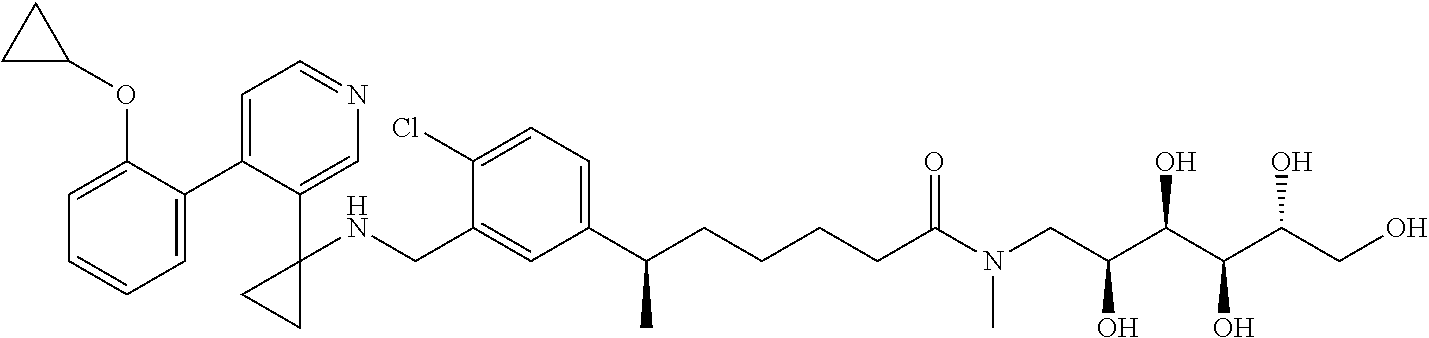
C1(C2=CC=NC=C2C2(NCC3=CC(C(CCCCC(N(CC(C(C(C(CO)O)O)O)O)C)=O)C)=CC=C3Cl)CC2)=CC=CC=C1OC1CC1
